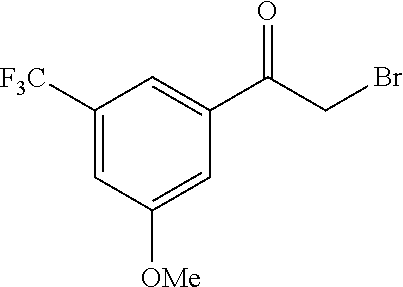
C1([F3C])=CC([OMe])=CC(C(CBr)=O)=C1
